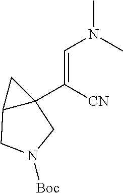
C12C(C([CN])=CN(C)C)(C1)CN([Boc])C2
